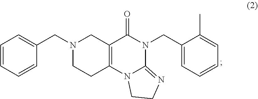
C1CN2C(=N1)N(CC1=CC=CC=C1C)C(=O)C1=C2CCN(CC2=CC=CC=C2)C1
